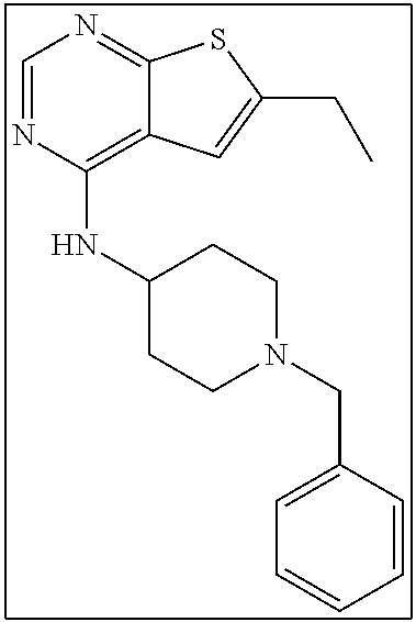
C12=C(NC3CCN(CC4=CC=CC=C4)CC3)N=CN=C1SC(CC)=C2
